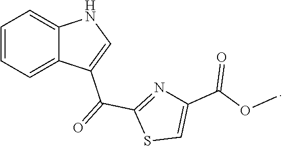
C1=CC=C2C(=C1)NC=C2C(=O)C1=NC(C(OC)=O)=CS1
